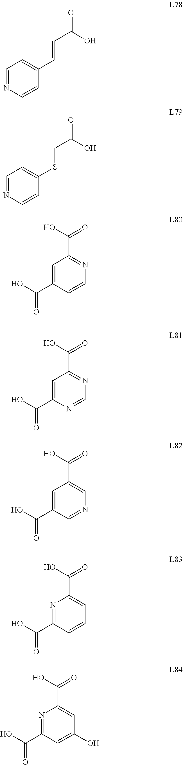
C1=NC=CC(C=CC(=O)O)=C1.C1=NC=CC(SCC(=O)O)=C1.C1=C(C(O)=O)C=CN=C1C(O)=O.C1=C(C(O)=O)N=CN=C1C(O)=O.C1=C(C(O)=O)C=NC=C1C(O)=O.N1=C(C(O)=O)C=CC=C1C(O)=O.N1=C(C(O)=O)C=C(O)C=C1C(O)=O
